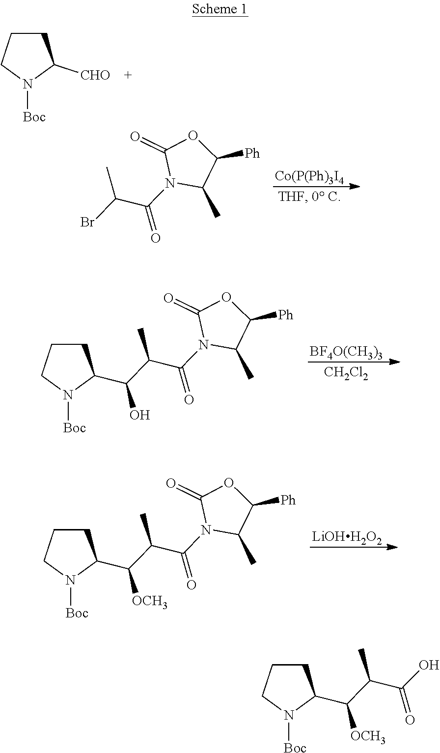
C1CCN([Boc])C1[CHO].O1C(=O)N(C(=O)C(Br)C)C(C)C1[Ph].[BF4O(CH3)3].[CH2Cl2].O1C(=O)N(C(=O)C(C(O)C2CCCN2[Boc])C)C(C)C1[Ph].[LiOHH2O2].O1C(=O)N(C(=O)C(C([OCH3])C2CCCN2[Boc])C)C(C)C1[Ph].OC(=O)C(C([OCH3])C1CCCN1[Boc])C
